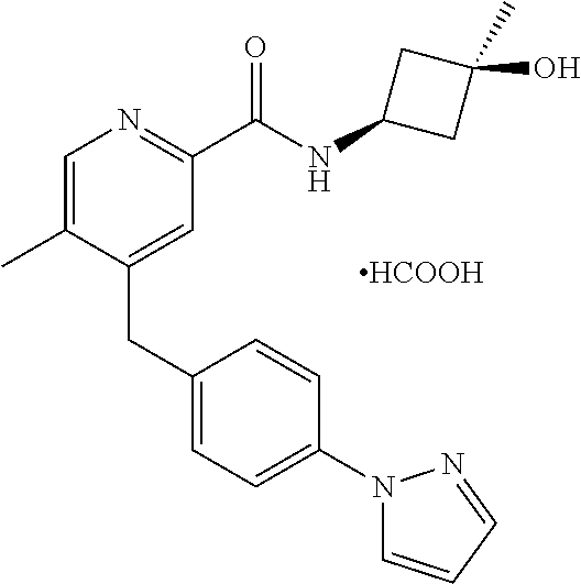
[HCOOH].C1=C(C)C(CC2=CC=C(N3C=CC=N3)C=C2)=CC(C(NC2CC(O)(C)C2)=O)=N1
